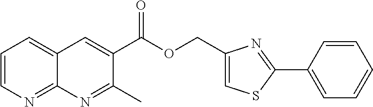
C1=CN=C2C(=C1)C=C(C(OCC1=CSC(C3=CC=CC=C3)=N1)=O)C(C)=N2
